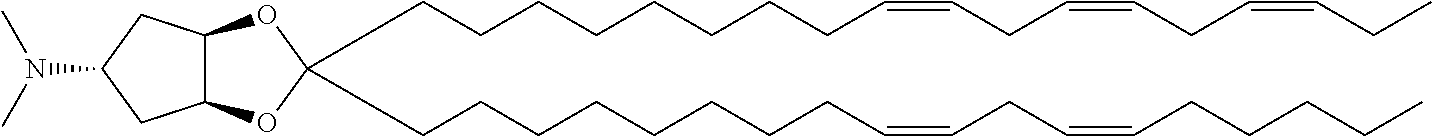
C(CCCCCCCC=CCC=CCC=CCC)C1(CCCCCCCCC=CCC=CCCCCC)OC2C(O1)CC(N(C)C)C2
